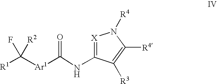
[R1]C([Ar1]C(=O)NC1=[X]N([R4])C([R4])=C1[R3])(F)[R2]
